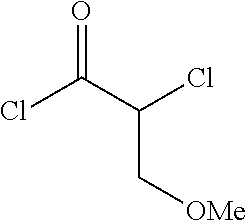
ClC(C(Cl)C[OMe])=O
